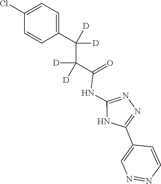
N1=C(NC(C(C(C2=CC=C(Cl)C=C2)([D])[D])([D])[D])=O)NC(C2=CN=NC=C2)=N1
